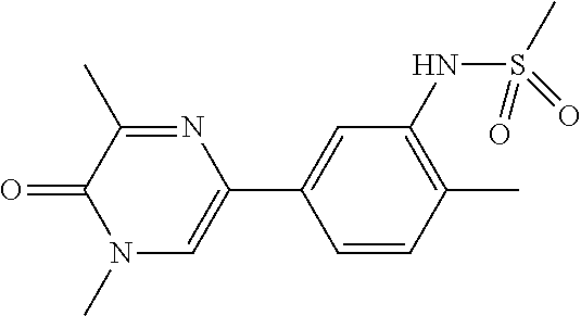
O=C1C(C)=NC(C2=CC(NS(C)(=O)=O)=C(C)C=C2)=CN1C
